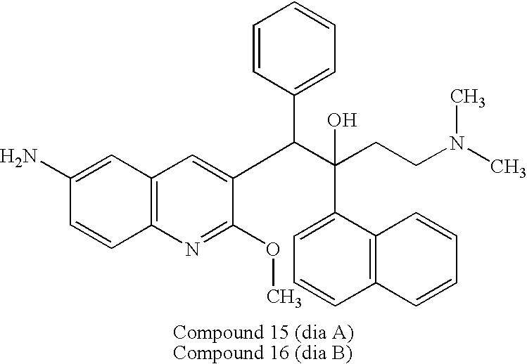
C12=C(N=C(OC)C(C(C(CCN(C)C)(O)C3=CC=CC4=C3C=CC=C4)C3=CC=CC=C3)=C1)C=CC(N)=C2
